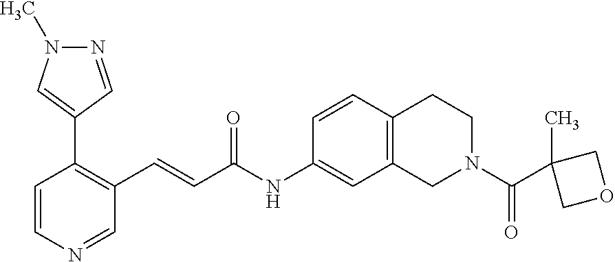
N1=CC(C2=C(C=CC(NC3=CC4=C(C=C3)CCN(C(C3(C)COC3)=O)C4)=O)C=NC=C2)=CN1C
